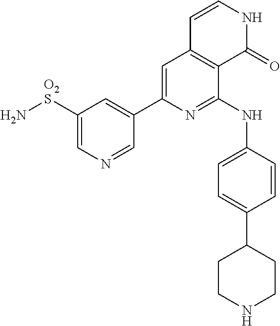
C1([O2S]N)=CN=CC(C2=CC3=C(C(NC4=CC=C(C5CCNCC5)C=C4)=N2)C(=O)NC=C3)=C1
